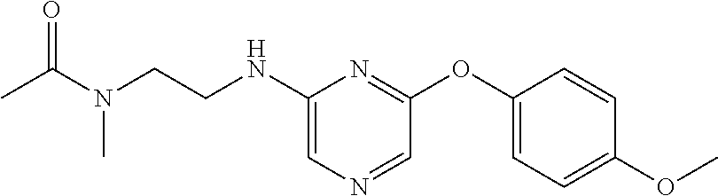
C1(NCCN(C(C)=O)C)=CN=CC(OC2=CC=C(OC)C=C2)=N1
